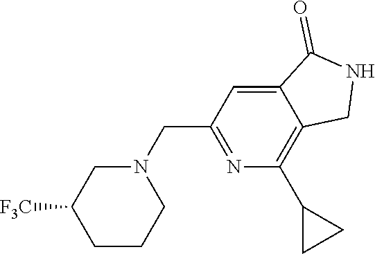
C1CCN(CC2=NC(C3CC3)=C3C(=C2)C(=O)NC3)CC1[F3C]
